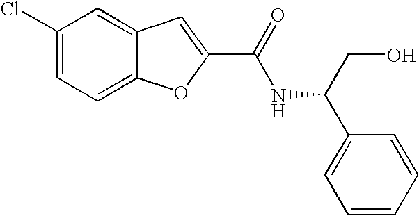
C1(C(=O)NC(C2=CC=CC=C2)CO)=CC2=CC(Cl)=CC=C2O1
